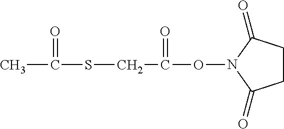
CC(SCC(ON1C(=O)CCC1=O)=O)=O
